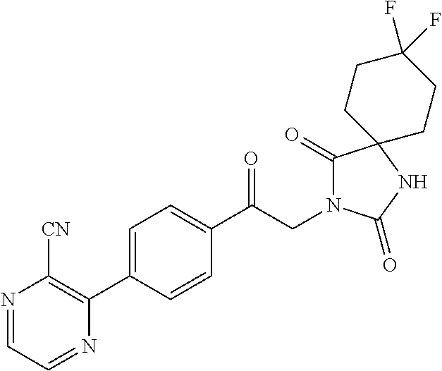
C1(C(CN2C(=O)C3(NC2=O)CCC(F)(F)CC3)=O)=CC=C(C2=C([CN])N=CC=N2)C=C1
